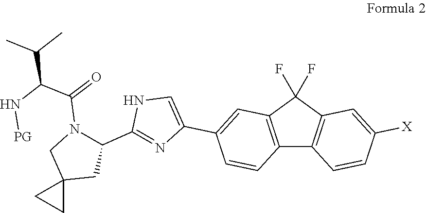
C12=C(C(F)(F)C3=C1C=CC([X])=C3)C=C(C1=CNC(C3N(C(C(N[PG])C(C)C)=O)CC4(C3)CC4)=N1)C=C2
